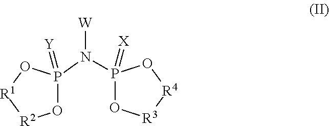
O1P(N(P2(=[X])O[R3][R4]O2)[W])(=[Y])O[R1][R2]1
